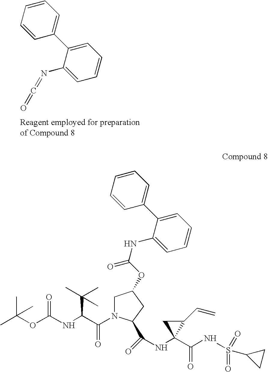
N(C1=CC=CC=C1C1=CC=CC=C1)=C=O.CC(OC(NC(C(N1CC(OC(=O)NC2=CC=CC=C2C2=CC=CC=C2)CC1C(=O)NC1(C(NS(=O)(=O)C2CC2)=O)C(C=C)C1)=O)C(C)(C)C)=O)(C)C
